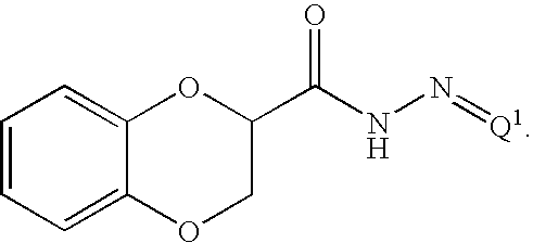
C1=C2C(=CC=C1)OC(C(NN=[Q1])=O)CO2
